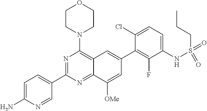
C1=C(N)N=CC(C2=NC(N3CCOCC3)=C3C(=N2)C([OMe])=CC(C2=C(F)C(NS(=O)(=O)CCC)=CC=C2Cl)=C3)=C1
